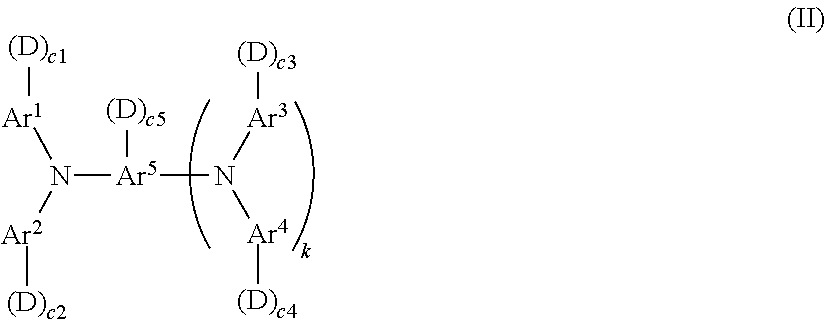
[(D)c1][Ar1]N([Ar2][(D)c2])[Ar5](N([Ar4][(D)c4])[Ar3][(D)c3])[(D)c5]
